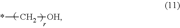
*C[OH]
